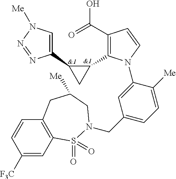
C1(C2CC2C2=C(C(=O)O)C=CN2C2=CC(CN3S(=O)(=O)C4=C(C=CC([F3C])=C4)CC([Me])C3)=CC=C2[Me])=CN([Me])N=N1
